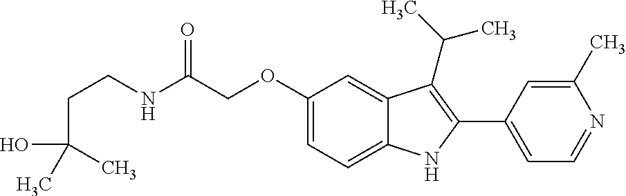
C(C(=O)NCCC(O)(C)C)OC1=CC=C2C(=C1)C(C(C)C)=C(C1=CC=NC(C)=C1)N2
